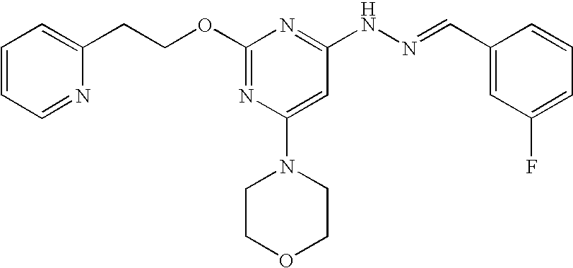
C(COC1=NC(N2CCOCC2)=CC(NN=CC2=CC(F)=CC=C2)=N1)C1=CC=CC=N1
